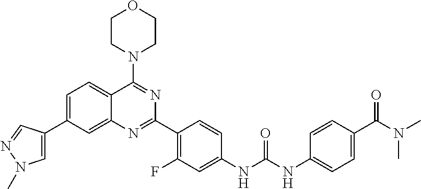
C1=C(C2=CN(C)N=C2)C=C2C(=C1)C(N1CCOCC1)=NC(C1=C(F)C=C(NC(NC3=CC=C(C(N(C)C)=O)C=C3)=O)C=C1)=N2
